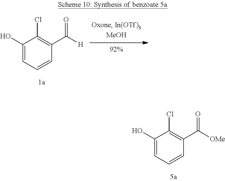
C1(O)=CC=CC(C([OMe])=O)=C1Cl.C1(O)=CC=CC(C([H])=O)=C1Cl
